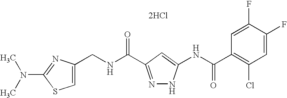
C(NC(=O)C1=NNC(NC(C2=C(Cl)C=C(F)C(F)=C2)=O)=C1)C1=CSC(N(C)C)=N1.[2HCl]
